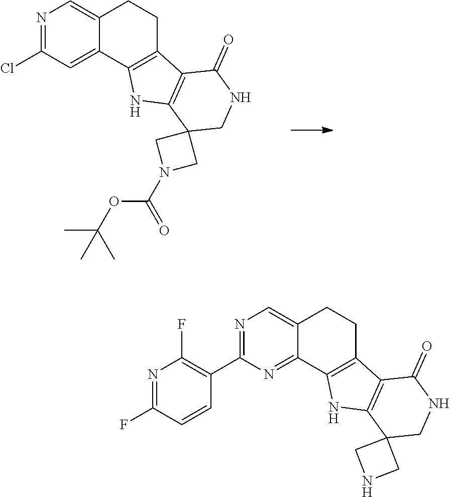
ClC1=NC=C2C(=C1)C1=C(CC2)C2=C(N1)C1(CNC2=O)CN(C(OC(C)(C)C)=O)C1.N1=C(F)C=CC(C2=NC=C3C(=N2)C2=C(CC3)C3=C(N2)C2(CNC3=O)CNC2)=C1F
